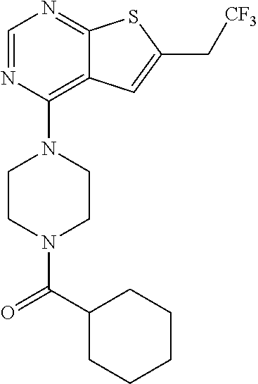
C1CN(C(C2CCCCC2)=O)CCN1C1=C2C(=NC=N1)SC(C[CF3])=C2
